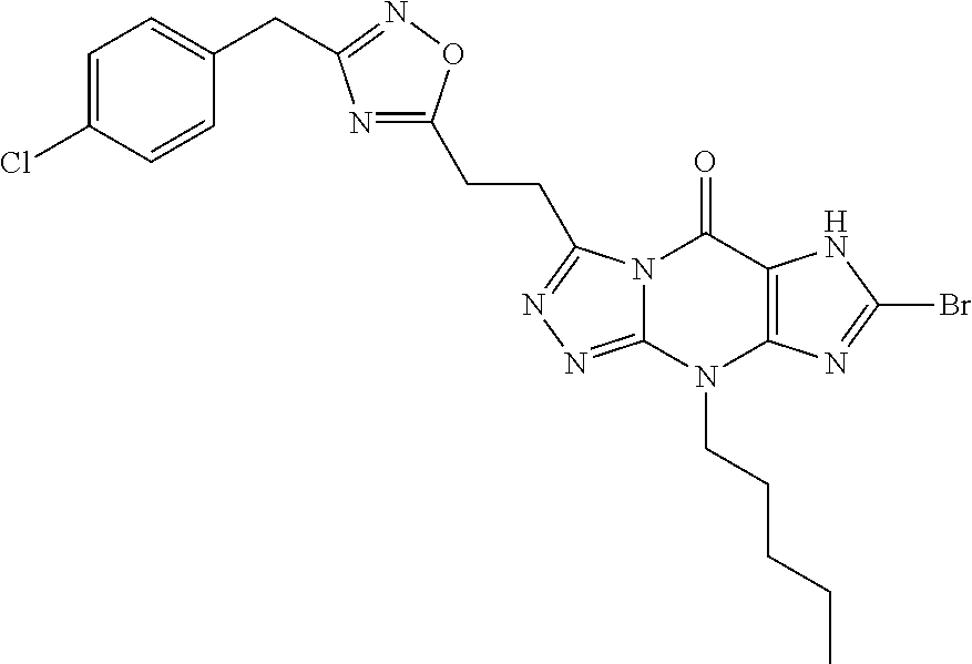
C1=C(Cl)C=CC(CC2=NOC(CCC3=NN=C4N3C(=O)C3=C(N4CCCCC)N=C(Br)N3)=N2)=C1
